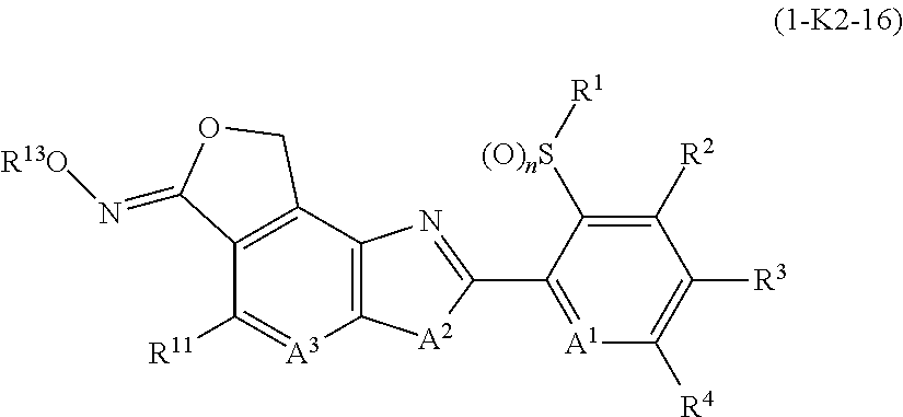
C12=C(C3=C(C([R11])=[A3]1)C(=N[R13O])OC3)N=C(C1=[A1]C([R4])=C([R3])C([R2])=C1[(O)nS][R1])[A2]2
